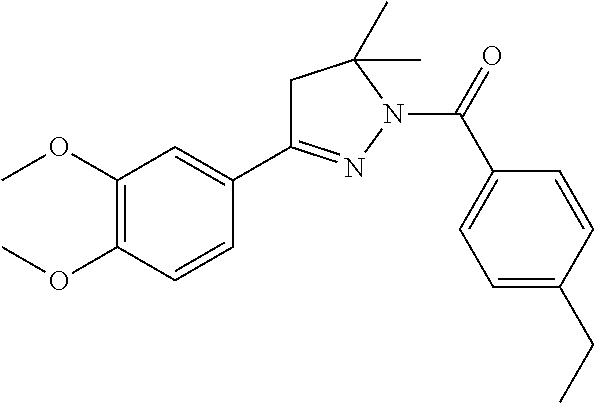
C1C(C2=CC(OC)=C(OC)C=C2)=NN(C(=O)C2=CC=C(CC)C=C2)C1(C)C
